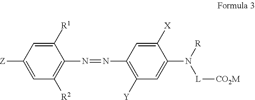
C1([Z])=CC([R2])=C(N=NC2=C([Y])C=C(N([R])[L][CO2M])C([X])=C2)C([R1])=C1
